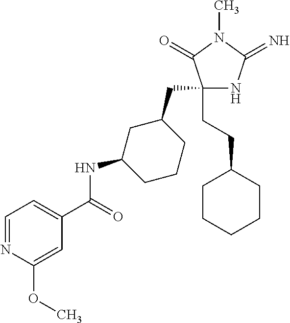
C1(CC2CC(NC(=O)C3=CC=NC(OC)=C3)CCC2)(CCC2CCCCC2)NC(=N)N(C)C1=O
